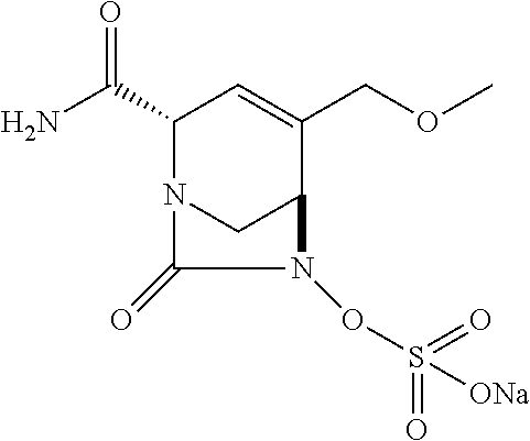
NC(C1N2CC(C(COC)=C1)N(OS(=O)(=O)[ONa])C2=O)=O
